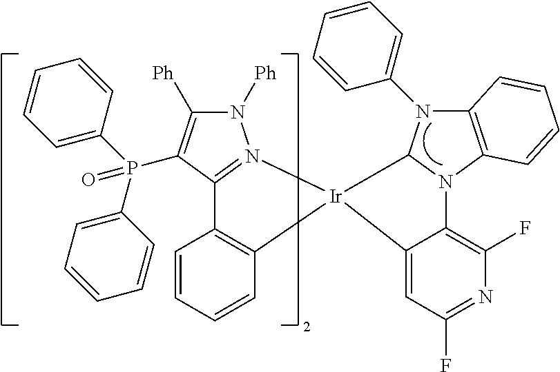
C1=CC=CC2=C1C1=N(N([Ph])C([Ph])=C1P(=O)(C1=CC=CC=C1)C1=CC=CC=C1)[Ir]21C2=CC(F)=NC(F)=C2N2C3=C(N(C4=CC=CC=C4)C12)C=CC=C3
